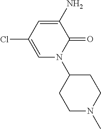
C1(N)=CC(Cl)=CN(C2CCN(C)CC2)C1=O
